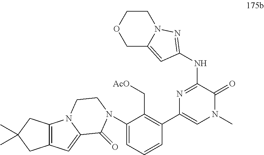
C1(N2C(=O)C3=CC4=C(CC(C)(C)C4)N3CC2)=CC=CC(C2=CN(C)C(=O)C(NC3=NN4CCOCC4=C3)=N2)=C1C[AcO]
